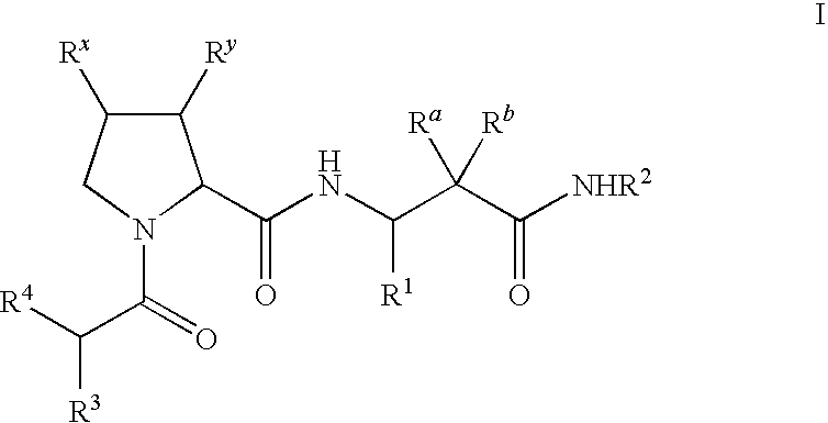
C1([Ry])C([Rx])CN(C(C([R4])[R3])=O)C1C(NC(C(C([NHR2])=O)([Ra])[Rb])[R1])=O
